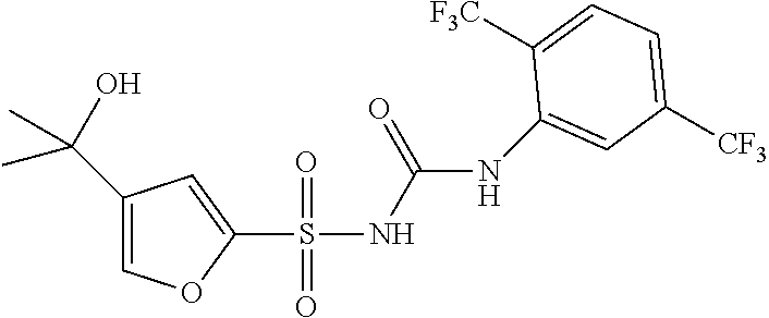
[F3C]C1=CC=C([CF3])C=C1NC(NS(C1=CC(C(C)(C)O)=CO1)(=O)=O)=O
